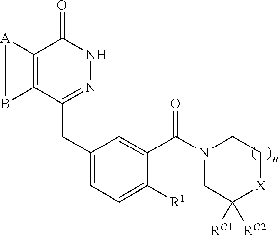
C12=C(C(CC3=CC=C([R1])C(C(N4CC([RC1])([RC2])[X]CC4)=O)=C3)=NNC1=O)B[A]2
